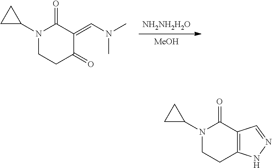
[NH2NH2H2O].[MeOH].N1(C2CC2)CCC(=O)C(=CN(C)C)C1=O.N1(C2CC2)CCC2=C(C1=O)C=NN2
